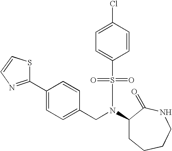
C1(CN(C2CCCCNC2=O)S(=O)(=O)C2=CC=C(Cl)C=C2)=CC=C(C2=NC=CS2)C=C1
